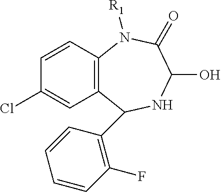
C1=CC2=C(C=C1Cl)C(C1=C(F)C=CC=C1)NC(O)C(=O)N2[R1]
